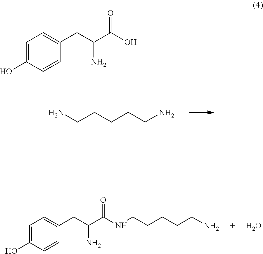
C1=C(CC(C(O)=O)N)C=CC(O)=C1.NCCCCCN.O.C1=C(CC(C(NCCCCCN)=O)N)C=CC(O)=C1
